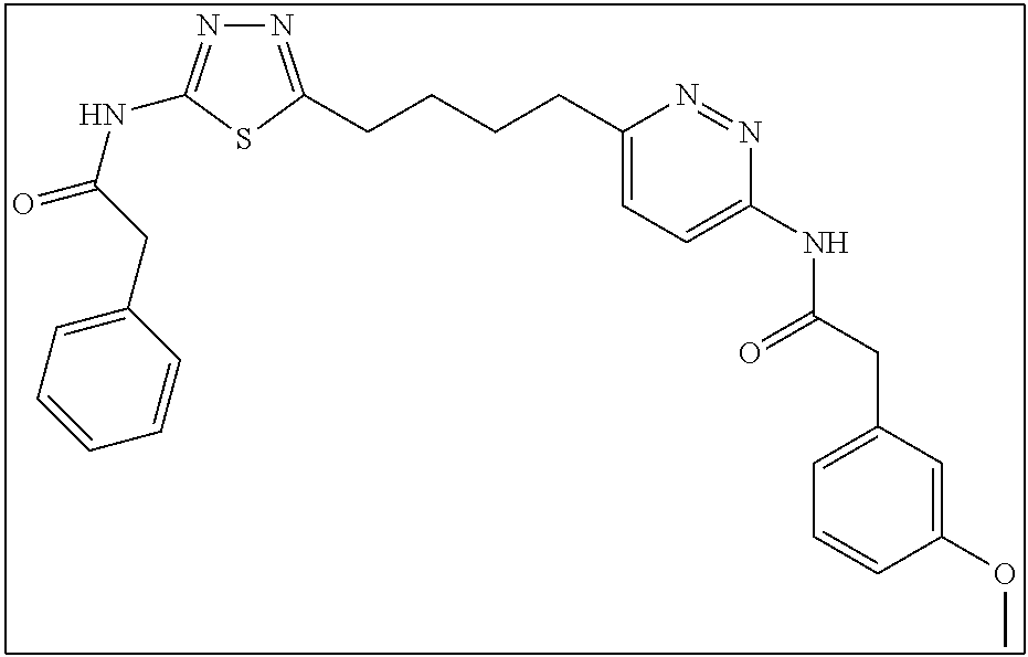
N1=C(CCCCC2=CC=C(NC(CC3=CC=CC(OC)=C3)=O)N=N2)SC(NC(=O)CC2=CC=CC=C2)=N1
